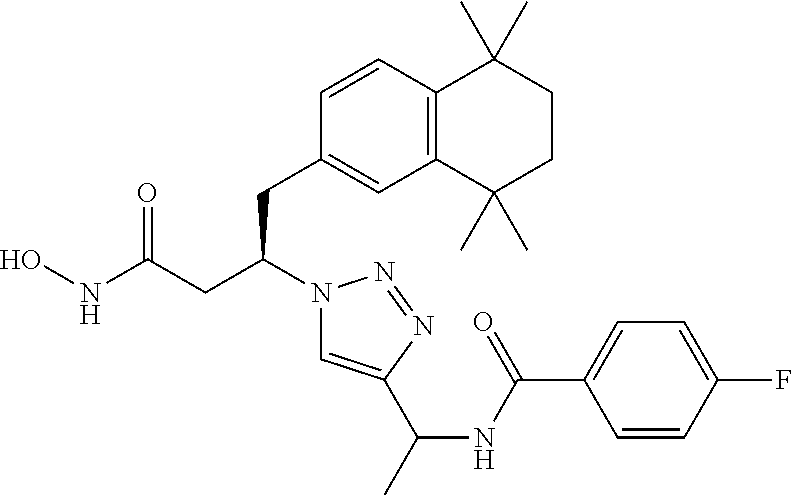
C12=C(C=CC(CC(CC(NO)=O)N3C=C(C(C)NC(C4=CC=C(F)C=C4)=O)N=N3)=C1)C(C)(C)CCC2(C)C
